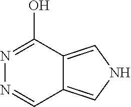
N1=C(O)C2=CNC=C2C=N1
